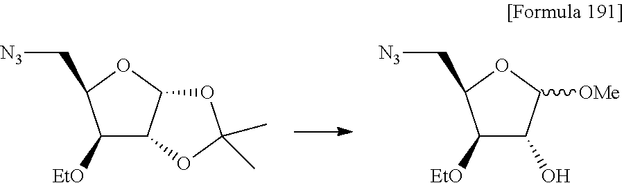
C(C1C([EtO])C2C(O1)OC(C)(C)O2)[N3].C(C1C([EtO])C(O)C([OMe])O1)[N3]
